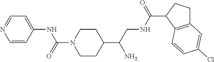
C1=CC(NC(N2CCC(C(CNC(C3C4=C(CC3)C=C(Cl)C=C4)=O)N)CC2)=O)=CC=N1
